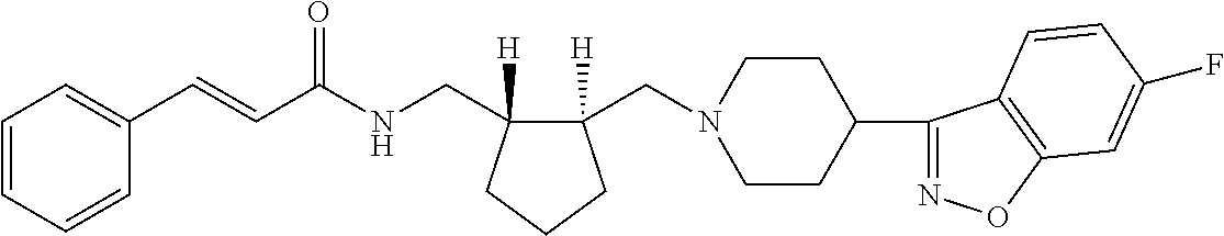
C1(C=CC(NCC2([H])C(CN3CCC(C4=NOC5=C4C=CC(F)=C5)CC3)([H])CCC2)=O)=CC=CC=C1
